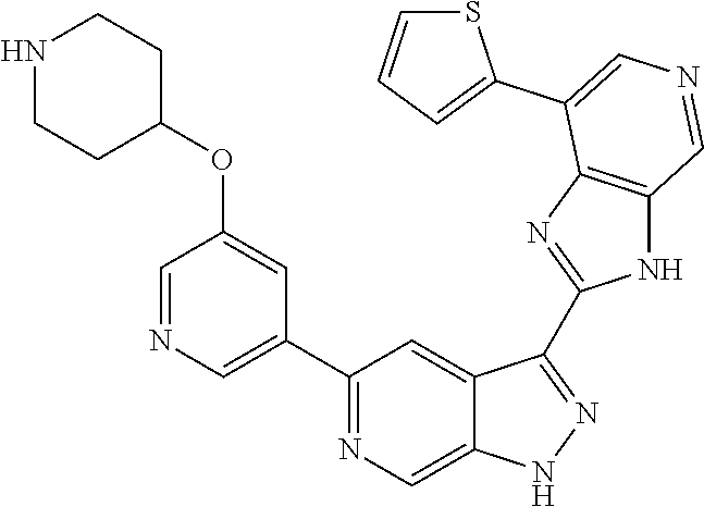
C1(C2=CN=CC(OC3CCNCC3)=C2)=NC=C2C(=C1)C(C1=NC3=C(N1)C=NC=C3C1=CC=CS1)=NN2
